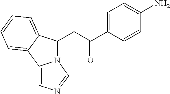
C(C(C1=CC=C(N)C=C1)=O)C1N2C(=CN=C2)C2=CC=CC=C12
